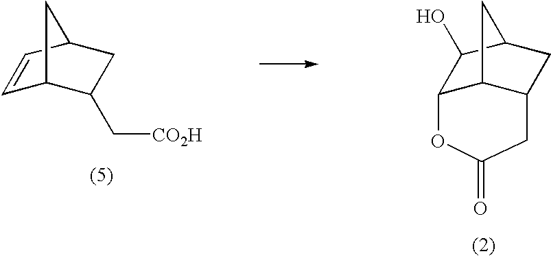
C1=CC2CC(C[CO2H])C1C2.C12C3C(CC(C1O)C3)CC(=O)O2
